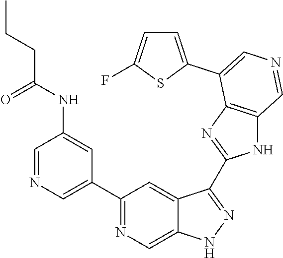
C1(C2=CN=CC(NC(=O)CCC)=C2)=NC=C2C(=C1)C(C1=NC3=C(N1)C=NC=C3C1=CC=C(F)S1)=NN2
